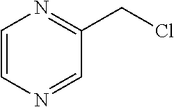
C1=CN=CC(CCl)=N1
